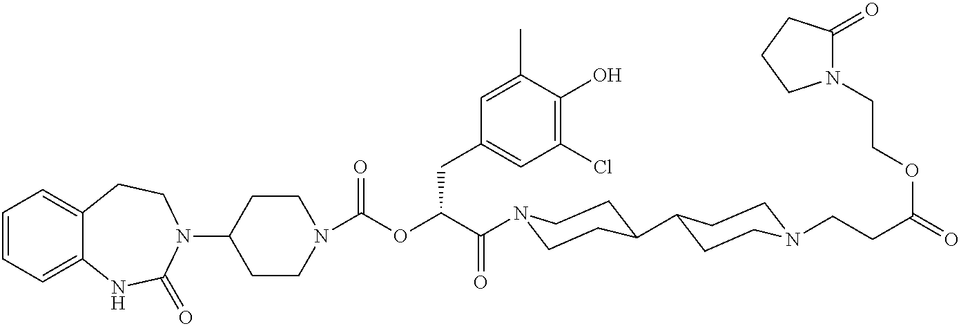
C1=CC=C2C(=C1)CCN(C1CCN(C(=O)OC(C(=O)N3CCC(C4CCN(CCC(=O)OCCN5C(=O)CCC5)CC4)CC3)CC3=CC(Cl)=C(O)C(C)=C3)CC1)C(=O)N2
